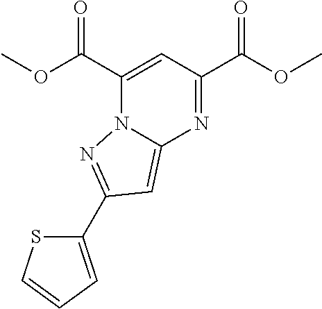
C1(C(=O)OC)=CC(C(=O)OC)=NC2=CC(C3=CC=CS3)=NN12
